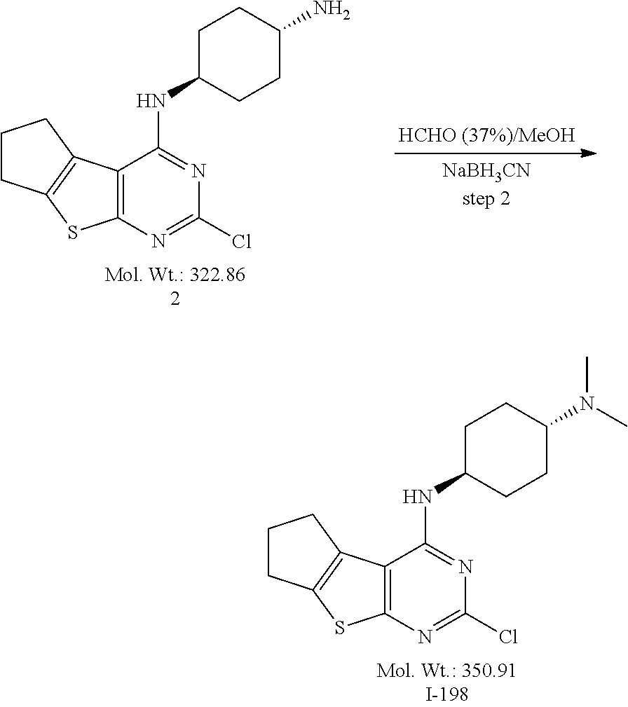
C12=C(N=C(Cl)N=C1NC1CCC(N)CC1)SC1=C2CCC1.C12=C(N=C(Cl)N=C1NC1CCC(N(C)C)CC1)SC1=C2CCC1
